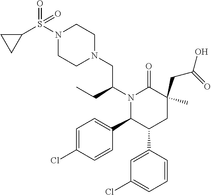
N1(C(CC)CN2CCN(S(C3CC3)(=O)=O)CC2)C(C2=CC=C(Cl)C=C2)C(C2=CC(Cl)=CC=C2)CC(CC(O)=O)(C)C1=O
